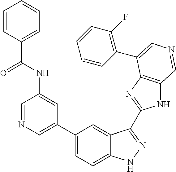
C1(C2=CN=CC(NC(C3=CC=CC=C3)=O)=C2)=CC=C2C(=C1)C(C1=NC3=C(N1)C=NC=C3C1=C(F)C=CC=C1)=NN2
